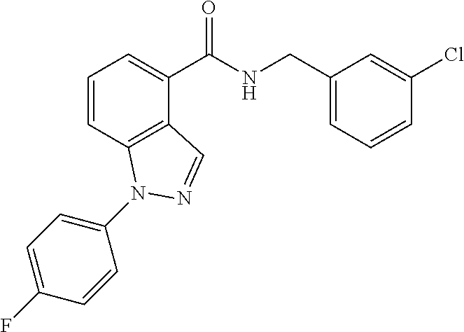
C1=CC2=C(C(C(NCC3=CC=CC(Cl)=C3)=O)=C1)C=NN2C1=CC=C(F)C=C1
